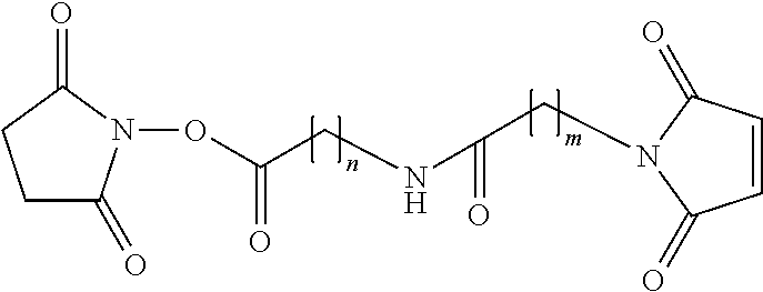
C1C(=O)N(OC(CNC(=O)CN2C(=O)C=CC2=O)=O)C(=O)C1
